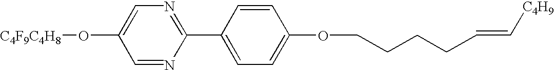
[C4F9C4H8]OC1=CN=C(C2=CC=C(OCCCCC=C[C4H9])C=C2)N=C1
